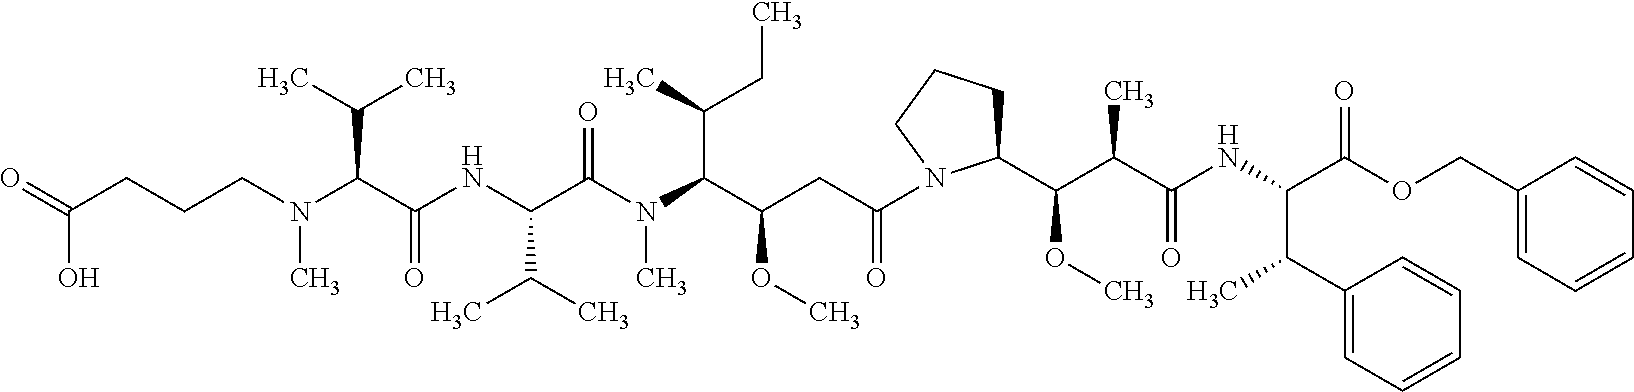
N(C(C(NC(C(N(C(C(CC(=O)N1C(C(C(C(=O)NC(C(OCC2=CC=CC=C2)=O)C(C2=CC=CC=C2)C)C)OC)CCC1)OC)C(CC)C)C)=O)C(C)C)=O)C(C)C)(C)CCCC(=O)O
